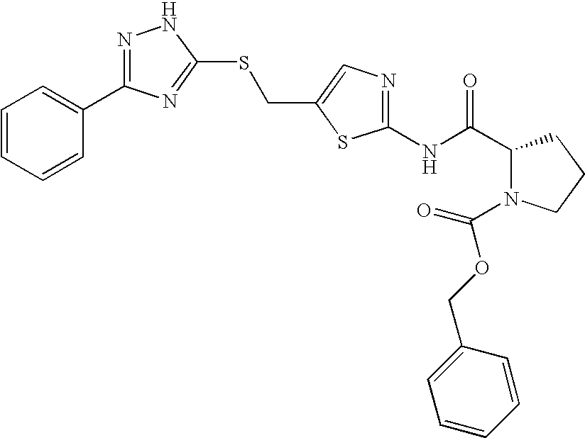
C1(C(NC2=NC=C(CSC3=NC(C4=CC=CC=C4)=NN3)S2)=O)N(C(OCC2=CC=CC=C2)=O)CCC1
